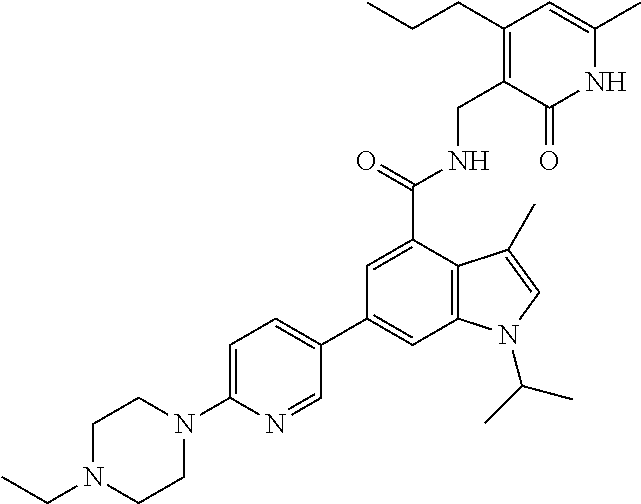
C1(C2=CC3=C(C(C(NCC4=C(CCC)C=C(C)NC4=O)=O)=C2)C(C)=CN3C(C)C)=CC=C(N2CCN(CC)CC2)N=C1
